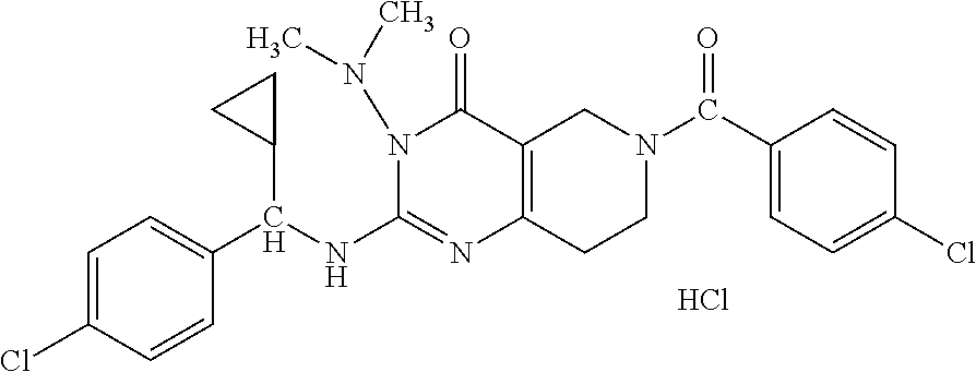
C1=C(Cl)C=CC(C(NC2=NC3=C(C(=O)N2N(C)C)CN(C(C2=CC=C(Cl)C=C2)=O)CC3)C2CC2)=C1.Cl
